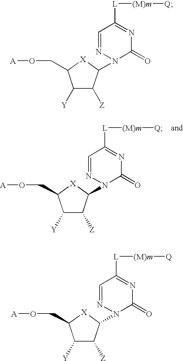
C1=NN(C2C([Z])C([Y])C(CO[A])[X]2)C(=O)N=C1[L][(M)m][Q].C1=NN(C2C([Z])C([Y])C(CO[A])[X]2)C(=O)N=C1[L][(M)m][Q].C1=NN(C2C([Z])C([Y])C(CO[A])[X]2)C(=O)N=C1[L][(M)m][Q]
